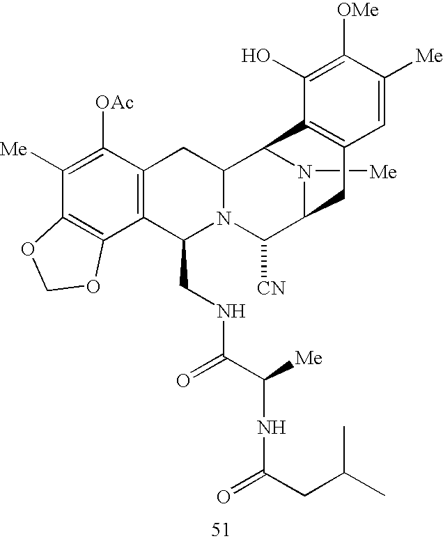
N1([Me])C2C([CN])N3C(CNC(C([Me])NC(=O)CC(C)C)=O)C4=C(C([OAc])=C([Me])C5=C4OCO5)CC3C1C1=C(C2)C=C([Me])C([OMe])=C1O
